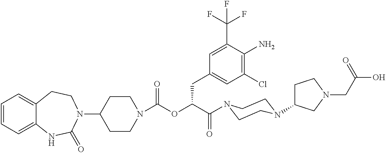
C1=CC=C2C(=C1)CCN(C1CCN(C(OC(C(=O)N3CCN(C4CCN(CC(O)=O)C4)CC3)CC3=CC(Cl)=C(N)C(C(F)(F)F)=C3)=O)CC1)C(=O)N2
